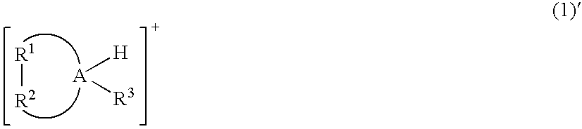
[A]([H])[R3].[R1][R2]
